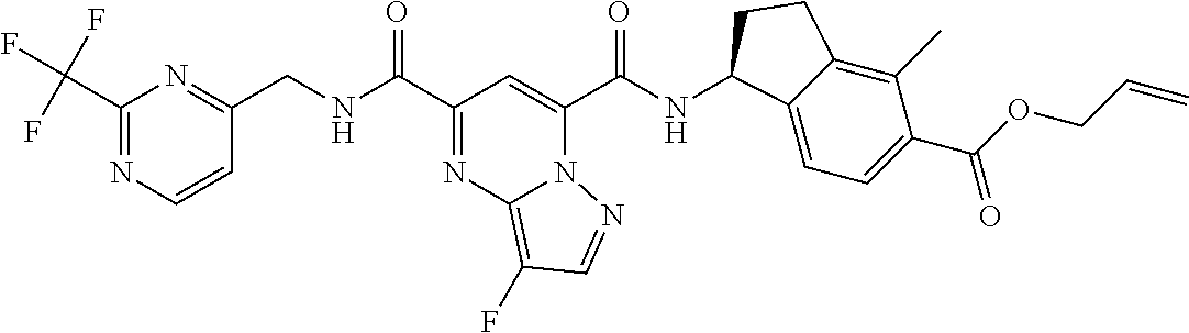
N12C(C(NC3C4=CC=C(C(OCC=C)=O)C(C)=C4CC3)=O)=CC(C(NCC3=NC(C(F)(F)F)=NC=C3)=O)=NC1=C(F)C=N2
